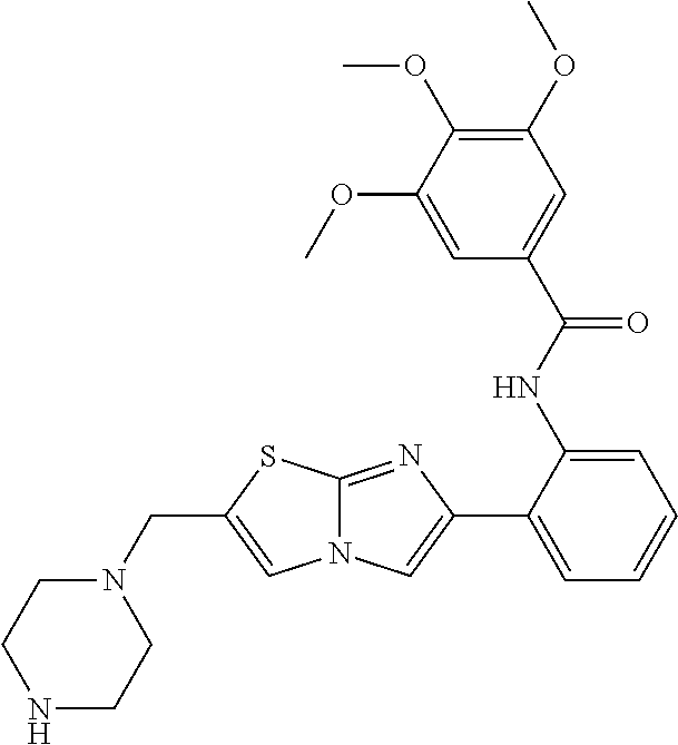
C1(C2=CN3C(=N2)SC(CN2CCNCC2)=C3)=CC=CC=C1NC(C1=CC(OC)=C(OC)C(OC)=C1)=O
